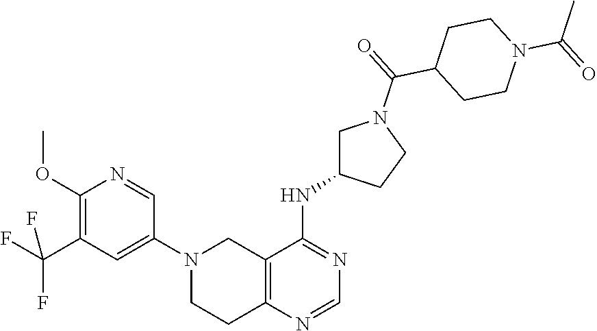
C1(OC)=C(C(F)(F)F)C=C(N2CC3=C(N=CN=C3NC3CN(C(=O)C4CCN(C(=O)C)CC4)CC3)CC2)C=N1
